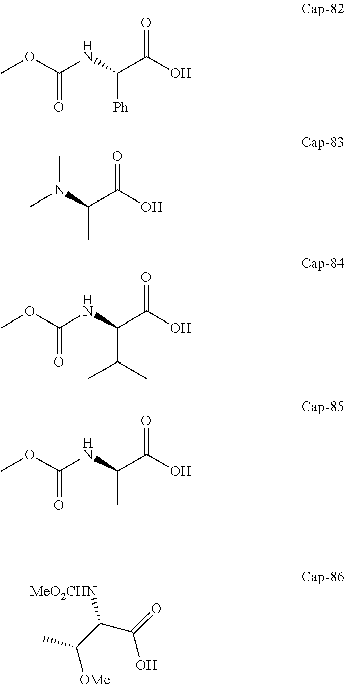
COC(NC(C(O)=O)[Ph])=O.CN(C(C(O)=O)C)C.COC(NC(C(O)=O)C(C)C)=O.COC(NC(C(O)=O)C)=O.C(C([OMe])C)(C(O)=O)[MeO2CHN]
